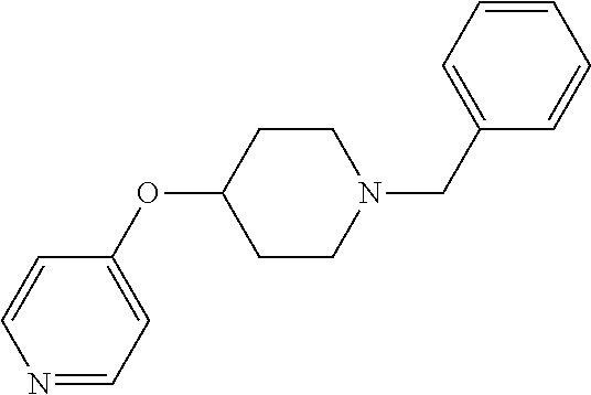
N1=CC=C(OC2CCN(CC3=CC=CC=C3)CC2)C=C1
